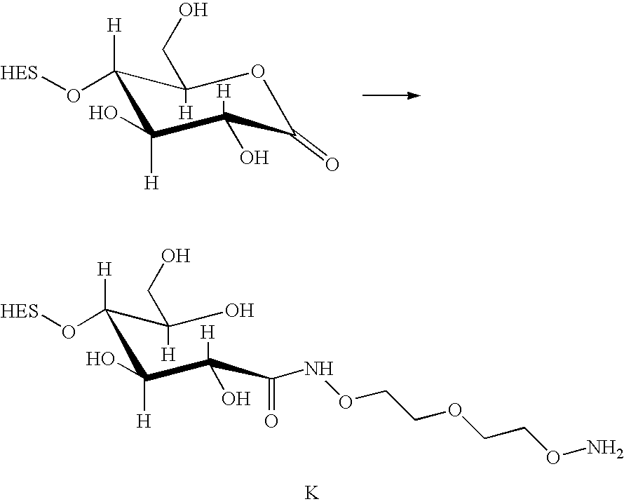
C1(O[HES])([H])C(O)([H])C(O)([H])C(=O)OC1([H])CO.[K].C(C(C(C(NOCCOCCON)=O)(O)[H])(O)[H])(C(O)(CO)[H])(O[HES])[H]
